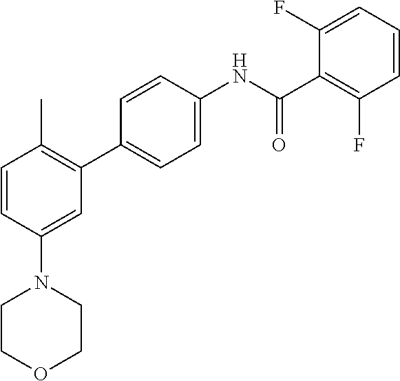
C1=CC(N2CCOCC2)=CC(C2=CC=C(NC(C3=C(F)C=CC=C3F)=O)C=C2)=C1C
